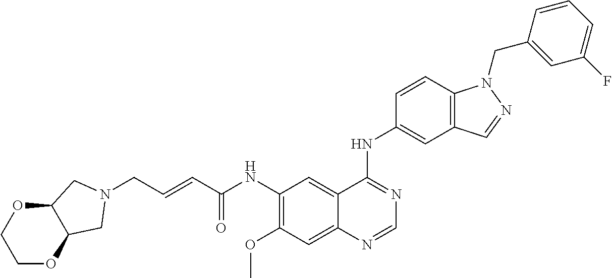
C(C=CC(NC1=C(OC)C=C2C(=C1)C(NC1=CC3=C(C=C1)N(CC1=CC(F)=CC=C1)N=C3)=NC=N2)=O)N1CC2OCCOC2C1
